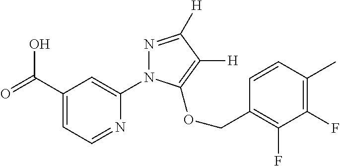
C1(C(=O)O)=CC=NC(N2N=C([H])C([H])=C2OCC2=C(F)C(F)=C(C)C=C2)=C1
